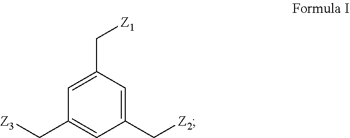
C1=C(C[Z1])C=C(C[Z2])C=C1C[Z3]
